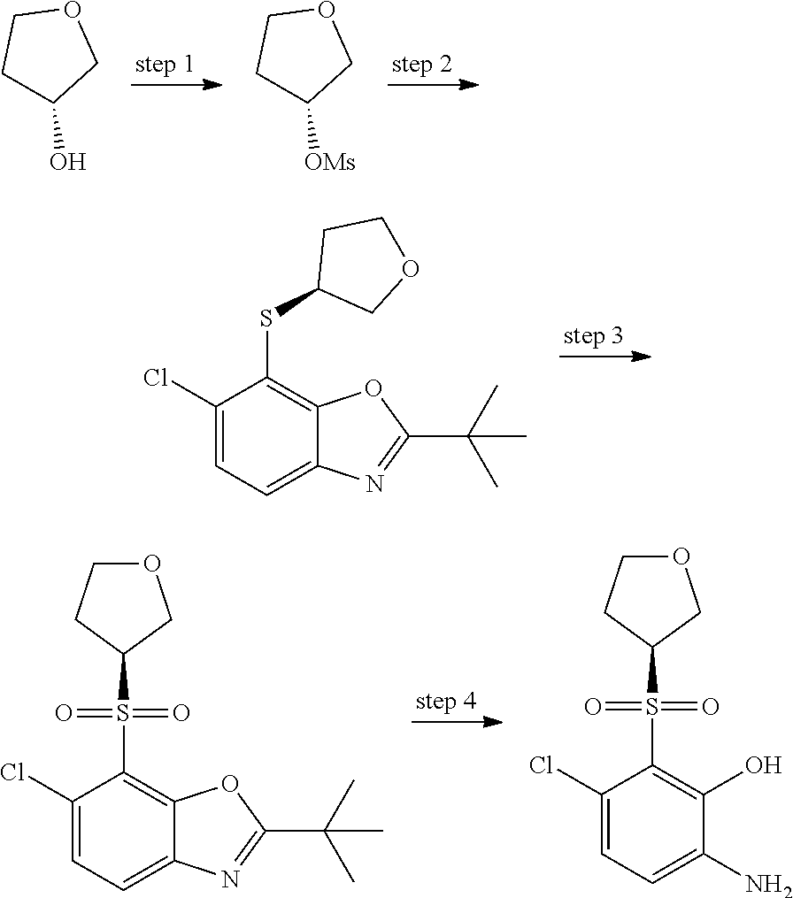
C1C(O)COC1.C1C([OMs])COC1.C1(Cl)=CC=C2C(=C1SC1COCC1)OC(C(C)(C)C)=N2.C1(Cl)=CC=C2C(=C1S(C1COCC1)(=O)=O)OC(C(C)(C)C)=N2.C1(Cl)=CC=C(N)C(O)=C1S(C1COCC1)(=O)=O
